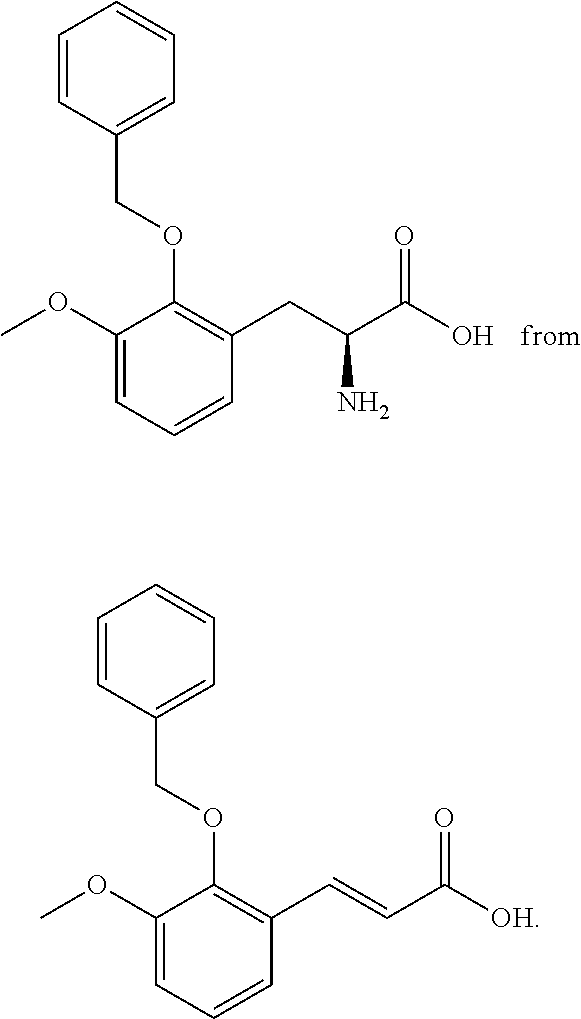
C1=CC(COC2=C(CC(C(O)=O)N)C=CC=C2OC)=CC=C1.C1=CC(COC2=C(C=CC([OH])=O)C=CC=C2OC)=CC=C1
